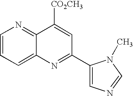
C1=CC=C2C(=N1)C([CO2CH3])=CC(C1=CN=CN1C)=N2
